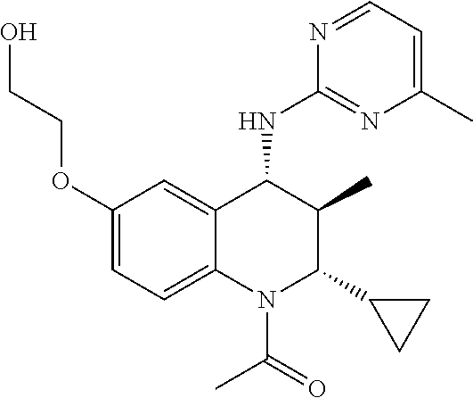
O(CCO)C1=CC=C2C(=C1)C(NC1=NC(C)=CC=N1)C(C)C(C1CC1)N2C(=O)C
